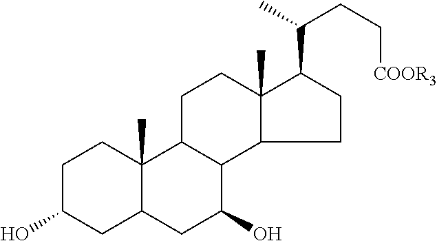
C1C(O)CC2C(C)(C1)C1C(C(O)C2)C2C(C)(CC1)C(C(C)CC[COOR3])CC2
